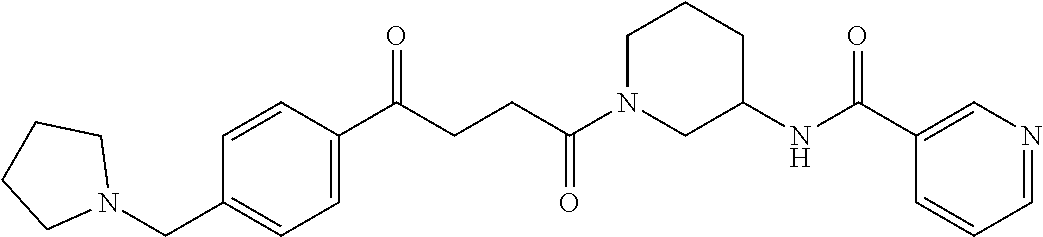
C1=CC(CN2CCCC2)=CC=C1C(CCC(N1CC(NC(C2=CN=CC=C2)=O)CCC1)=O)=O
